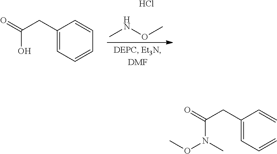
CNOC.Cl.C1(CC(O)=O)=CC=CC=C1.C(=CC=C)(C=C)CC(N(C)OC)=O
